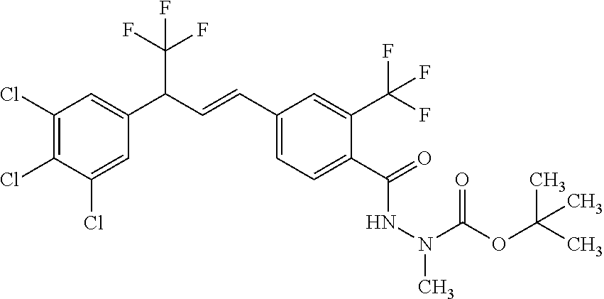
C1(Cl)=C(Cl)C(Cl)=CC(C(C=CC2=CC=C(C(=O)NN(C)C(OC(C)(C)C)=O)C(C(F)(F)F)=C2)C(F)(F)F)=C1
